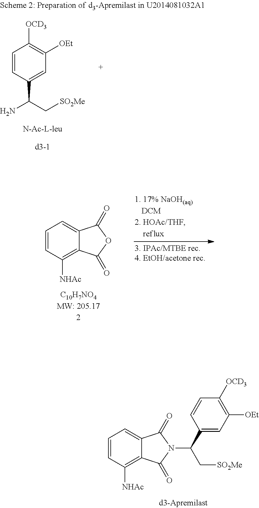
C1=CC([NHAc])=C2C(=C1)C(=O)N(C(C[SO2Me])C1=CC([OEt])=C([OCD3])C=C1)C2=O.C1=CC(C(C[SO2Me])N)=CC([OEt])=C1[OCD3].C1=CC([NHAc])=C2C(=C1)C(=O)OC2=O
